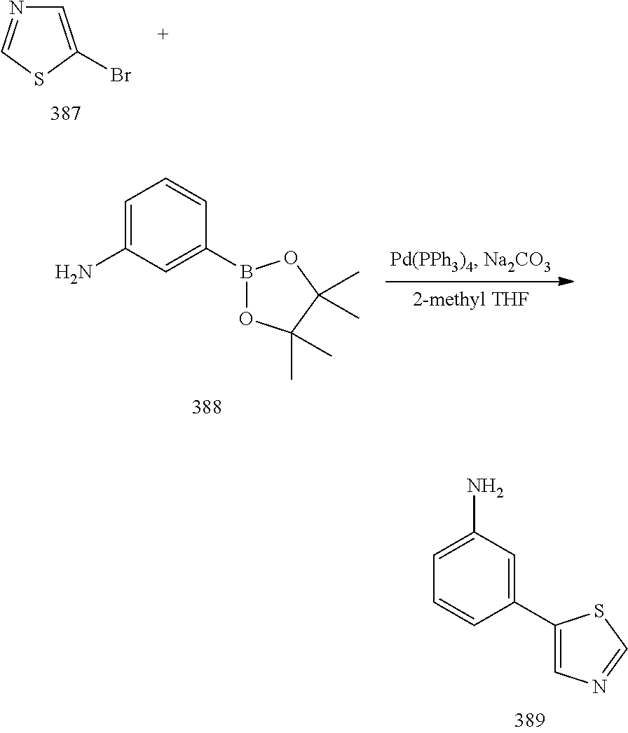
C1=C(Br)SC=N1.C1=C(N)C=C(B2OC(C)(C)C(C)(C)O2)C=C1.C1=C(N)C=C(C2=CN=CS2)C=C1
